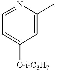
C1=C([O-i-C3H7])C=C(C)N=C1
